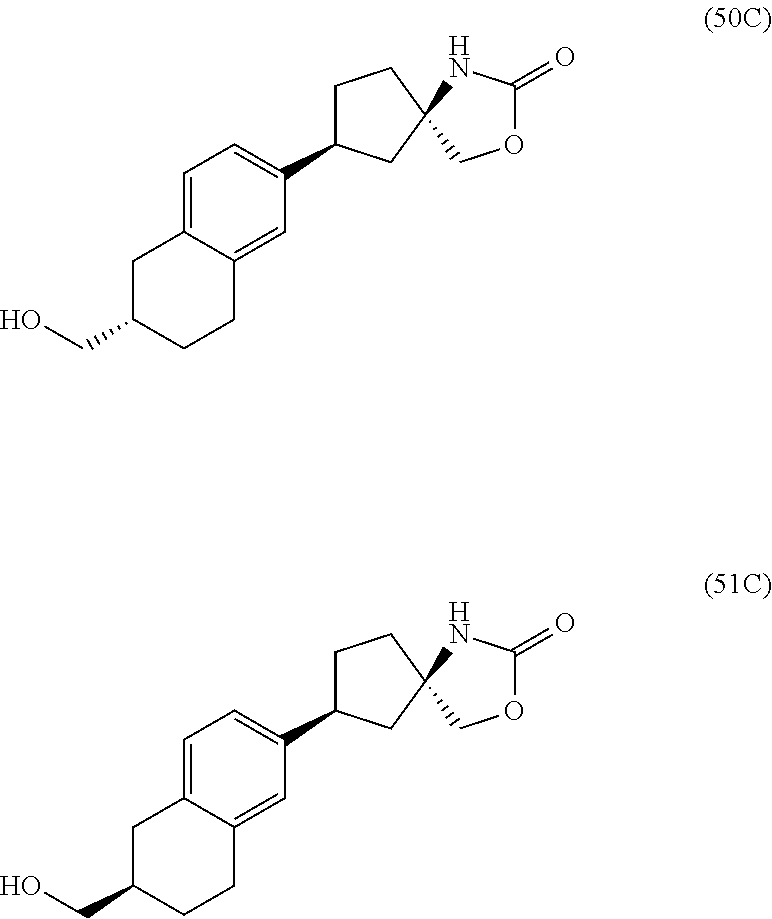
O1C(=O)NC2(C1)CCC(C1=CC=C3C(=C1)CCC(CO)C3)C2.O1C(=O)NC2(C1)CCC(C1=CC=C3C(=C1)CCC(CO)C3)C2
